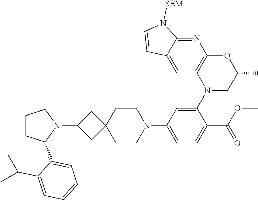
C1=C2C(=NC3=C1N(C1=CC(N4CCC5(CC4)CC(N4CCCC4C4=CC=CC=C4C(C)C)C5)=CC=C1C(OC)=O)CC(C)O3)N([SEM])C=C2
